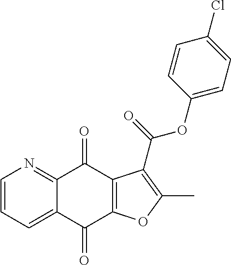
C1=CC=C2C(=N1)C(=O)C1=C(C2=O)OC(C)=C1C(=O)OC1=CC=C(Cl)C=C1
